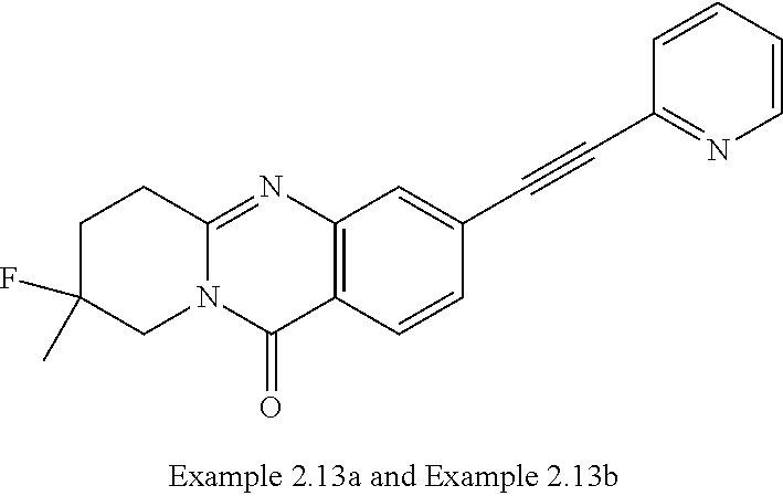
C12=NC3=C(C(=O)N1CC(F)(C)CC2)C=CC(C#CC1=NC=CC=C1)=C3
